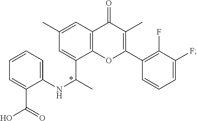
C1(C(=O)O)=CC=CC=C1NC(C1=CC(C)=CC2=C1OC(C1=C(F)C(F)=CC=C1)=C(C)C2=O)C
